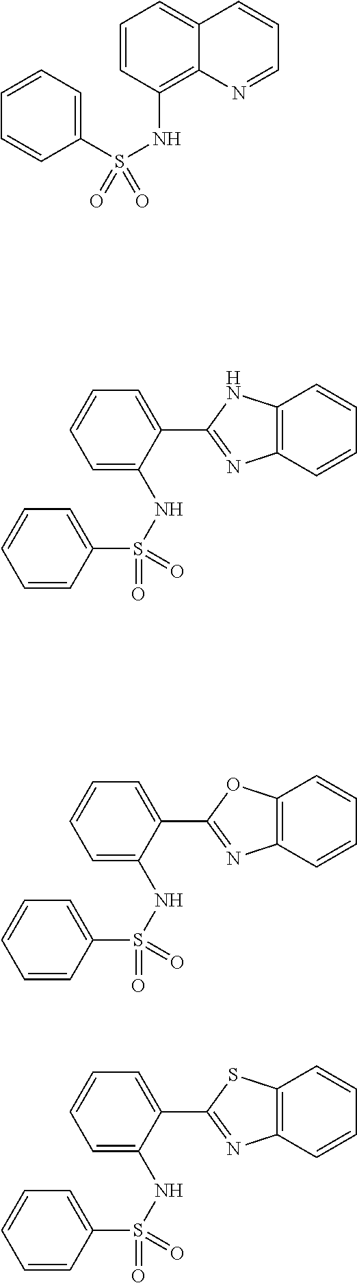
C12=C(C=CC=C1)N=C(C1=CC=CC=C1NS(C1=CC=CC=C1)(=O)=O)S2.C12=C(C=CC=C1)N=C(C1=CC=CC=C1NS(C1=CC=CC=C1)(=O)=O)O2.C12=C(C=CC=C1)N=C(C1=CC=CC=C1NS(C1=CC=CC=C1)(=O)=O)N2.C1=CC(NS(=O)(C2=CC=CC=C2)=O)=C2C(=C1)C=CC=N2
